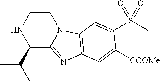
C1CNC(C(C)C)C2=NC3=C(N12)C=C(S(C)(=O)=O)C([COOMe])=C3
